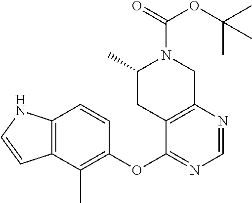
C12=C(C(C)=C(OC3=NC=NC4=C3CC(C)N(C(=O)OC(C)(C)C)C4)C=C1)C=CN2
